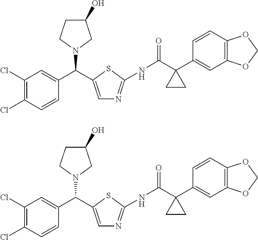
C1(Cl)=C(Cl)C=CC(C(C2=CN=C(NC(C3(C4=CC5=C(C=C4)OCO5)CC3)=O)S2)N2CC(O)CC2)=C1.C1(Cl)=C(Cl)C=CC(C(C2=CN=C(NC(C3(C4=CC5=C(C=C4)OCO5)CC3)=O)S2)N2CC(O)CC2)=C1
